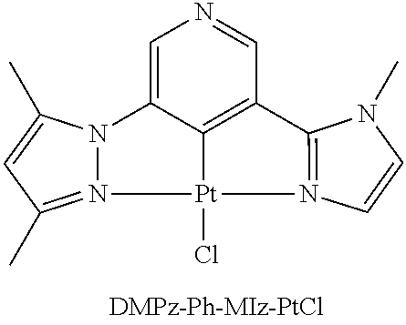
N12=C(C)C=C(C)N1C1=CN=CC3=C1[Pt]2(Cl)N1=C3N(C)C=C1
